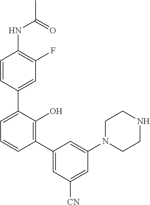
C1(NC(C)=O)=C(F)C=C(C2=CC=CC(C3=CC([CN])=CC(N4CCNCC4)=C3)=C2O)C=C1
